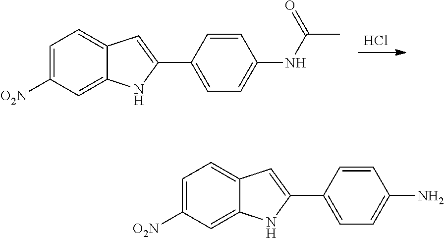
Cl.C1=C([O2N])C=C2C(=C1)C=C(C1=CC=C(NC(C)=O)C=C1)N2.C1=C([O2N])C=C2C(=C1)C=C(C1=CC=C(N)C=C1)N2
